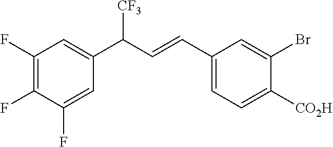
C1(F)=C(F)C(F)=CC(C(C=CC2=CC=C([CO2H])C(Br)=C2)[CF3])=C1
